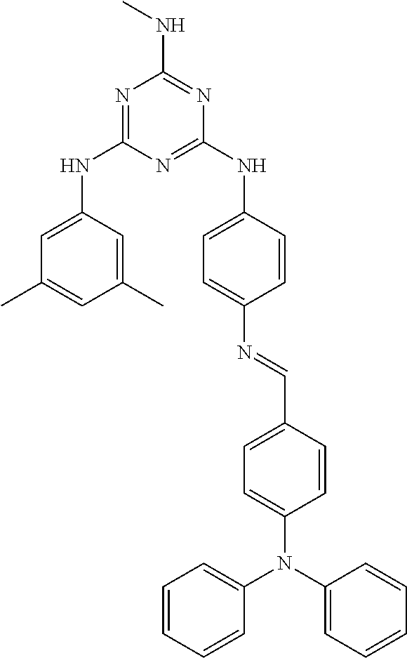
N1=C(NC2=CC(C)=CC(C)=C2)N=C(NC2=CC=C(N=CC3=CC=C(N(C4=CC=CC=C4)C4=CC=CC=C4)C=C3)C=C2)N=C1NC
